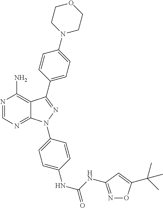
N1=CN=C2C(=C1N)C(C1=CC=C(N3CCOCC3)C=C1)=NN2C1=CC=C(NC(NC2=NOC(C(C)(C)C)=C2)=O)C=C1
